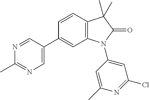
C12=C(C=CC(C3=CN=C(C)N=C3)=C1)C(C)(C)C(=O)N2C1=CC(Cl)=NC(C)=C1
